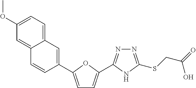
N1=C(C2=CC=C(C3=CC4=CC=C(OC)C=C4C=C3)O2)NC(SCC(O)=O)=N1
